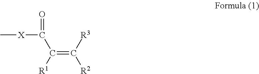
O=C(C(=C([R2])[R3])[R1])[X]C
